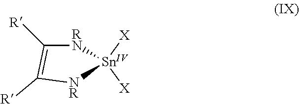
[X][Sn]1([X])[RN]C([R])=C([R])[NR]1
